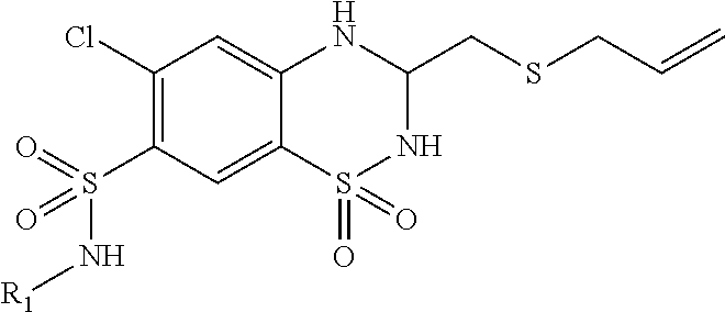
C1(Cl)=C(S(=O)(N[R1])=O)C=C2C(=C1)NC(CSCC=C)NS2(=O)=O
